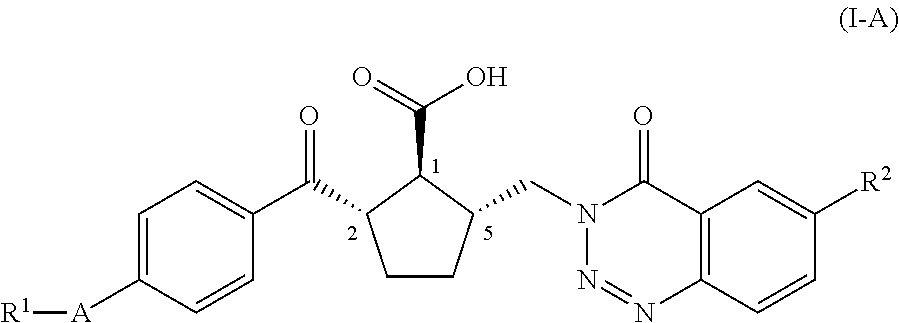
C1CC(CN2N=NC3=C(C2=O)C=C([R2])C=C3)C(C(=O)O)C1C(C1=CC=C([A][R1])C=C1)=O
